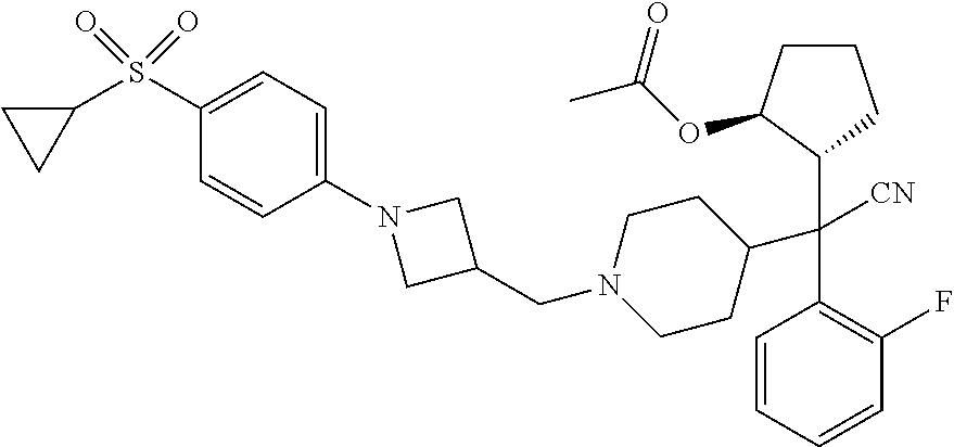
C1=CC=CC(F)=C1C(C1CCN(CC2CN(C3=CC=C(S(C4CC4)(=O)=O)C=C3)C2)CC1)([CN])C1C(OC(C)=O)CCC1
